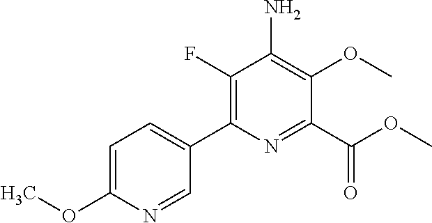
C1(F)=C(C2=CC=C(OC)N=C2)N=C(C(OC)=O)C(OC)=C1N
